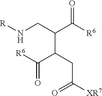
[R]NCC(C([R6])=O)C(C([R6])=O)CC([XR7])=O
